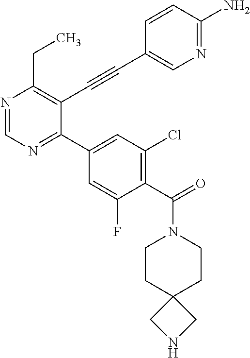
N1=CN=C(C2=CC(Cl)=C(C(=O)N3CCC4(CC3)CNC4)C(F)=C2)C(C#CC2=CN=C(N)C=C2)=C1CC
